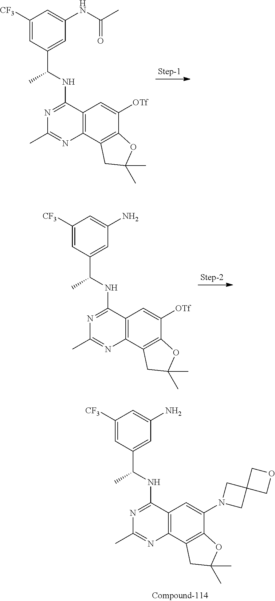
C1([CF3])=CC(C(NC2=NC(C)=NC3=C2C=C(N2CC4(C2)COC4)C2=C3CC(C)(C)O2)C)=CC(N)=C1.C1([CF3])=CC(C(NC2=NC(C)=NC3=C2C=C([OTf])C2=C3CC(C)(C)O2)C)=CC(NC(C)=O)=C1.C1([CF3])=CC(C(NC2=NC(C)=NC3=C2C=C([OTf])C2=C3CC(C)(C)O2)C)=CC(N)=C1
